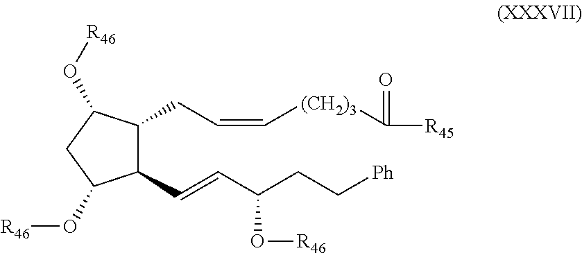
C1(C=CC(CC[Ph])O[R46])C(CC=C[(CH2)3]C(=O)[R45])C(O[R46])CC1O[R46]
